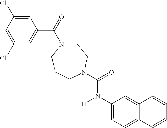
C1(C(=O)N2CCN(C(=O)N(C3=CC=C4C(=C3)C=CC=C4)[H])CCC2)=CC(Cl)=CC(Cl)=C1
